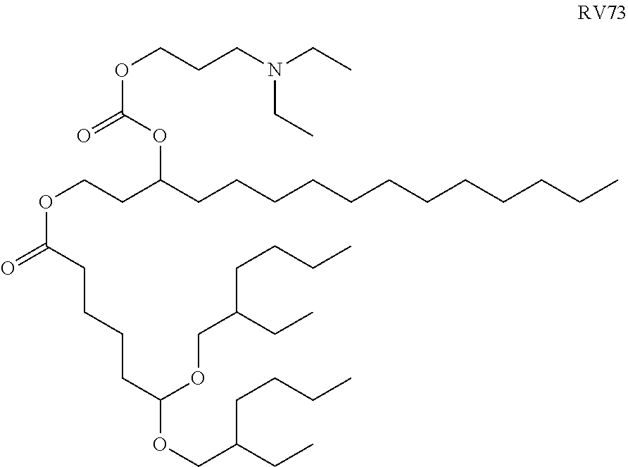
O(CCC(CCCCCCCCCCCC)OC(OCCCN(CC)CC)=O)C(=O)CCCCC(OCC(CC)CCCC)OCC(CC)CCCC
